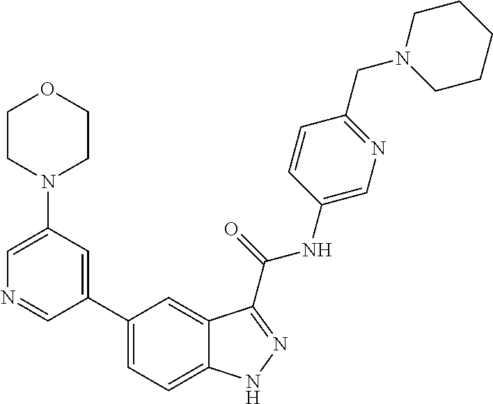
C1(N2CCOCC2)=CN=CC(C2=CC=C3C(=C2)C(C(NC2=CN=C(CN4CCCCC4)C=C2)=O)=NN3)=C1
